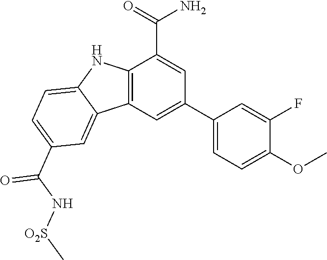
C1(C2=CC3=C(C(C(=O)N)=C2)NC2=CC=C(C(N[O2S]C)=O)C=C32)=CC=C(OC)C(F)=C1
